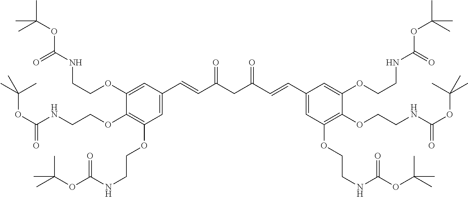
C1(OCCNC(OC(C)(C)C)=O)=C(OCCNC(OC(C)(C)C)=O)C=C(C=CC(CC(=O)C=CC2=CC(OCCNC(OC(C)(C)C)=O)=C(OCCNC(=O)OC(C)(C)C)C(OCCNC(=O)OC(C)(C)C)=C2)=O)C=C1OCCNC(=O)OC(C)(C)C
